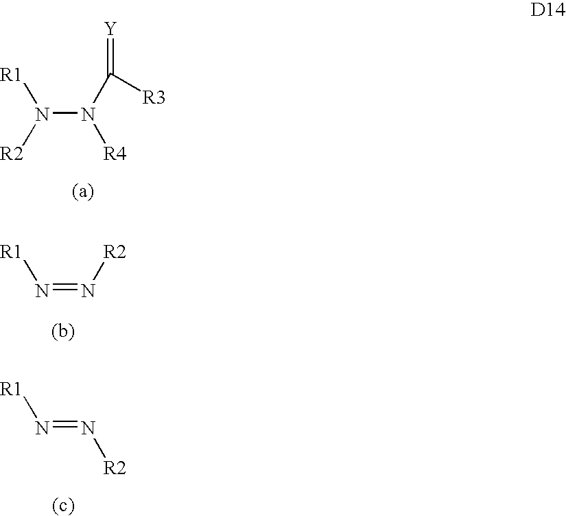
N(N([R4])C([R3])=[Y])([R1])[R2].[R1]N=N[R2].[R1]N=N[R2]
